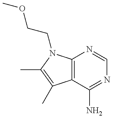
O(CCN1C2=C(C(C)=C1C)C(N)=NC=N2)C
